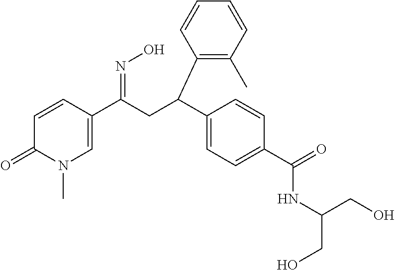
C1=CC(C(CC(C2=CC=C(C(=O)NC(CO)CO)C=C2)C2=C(C)C=CC=C2)=NO)=CN(C)C1=O
